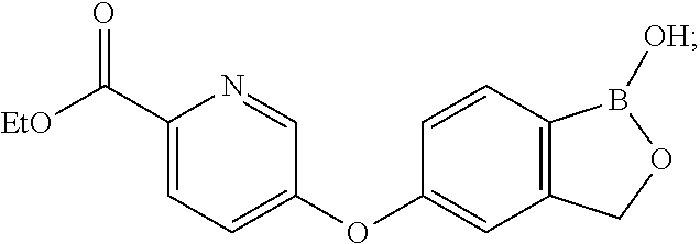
C(C1=CC=C(OC2=CC3=C(C=C2)B([OH])OC3)C=N1)([EtO])=O
